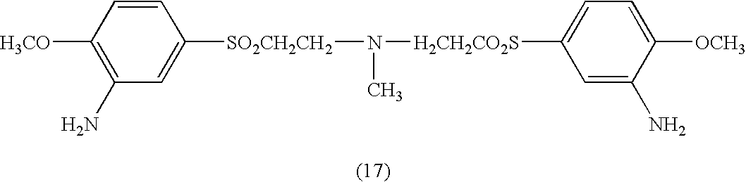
N(C)([H2CH2CO2S]C1=CC=C([OCH3])C(N)=C1)[SO2CH2CH2]C1=CC(N)=C([H3CO])C=C1
